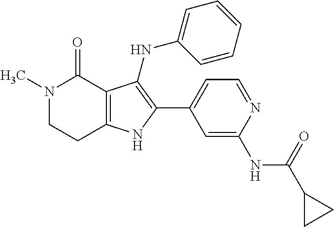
N1(C)CCC2=C(C1=O)C(NC1=CC=CC=C1)=C(C1=CC=NC(NC(C3CC3)=O)=C1)N2
